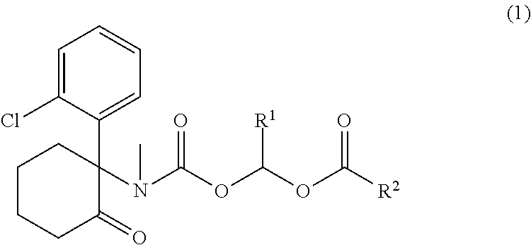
C1=C(Cl)C(C2(N(C)C(=O)OC(OC([R2])=O)[R1])CCCCC2=O)=CC=C1
